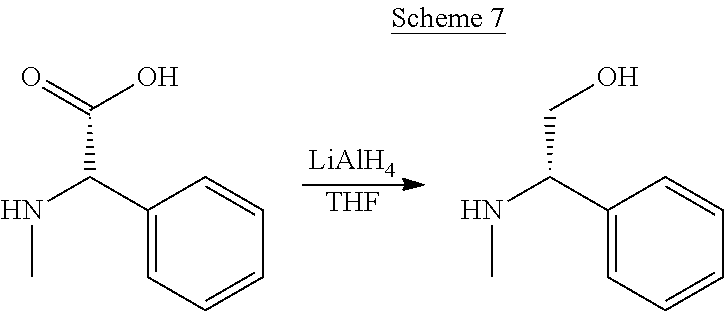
[LiAlH4].[THF].C1(C(NC)C(=O)O)=CC=CC=C1.C1(C(NC)CO)=CC=CC=C1
